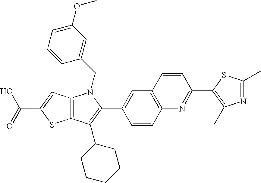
C(C1=CC2=C(S1)C(C1CCCCC1)=C(C1=CC3=C(C=C1)N=C(C1=C(C)N=C(C)S1)C=C3)N2CC1=CC(OC)=CC=C1)(=O)O
